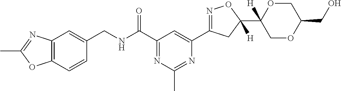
C12=C(C=CC(CNC(C3=NC(C)=NC(C4=NOC(C5([H])COC(CO)CO5)([H])C4)=C3)=O)=C1)OC(C)=N2
